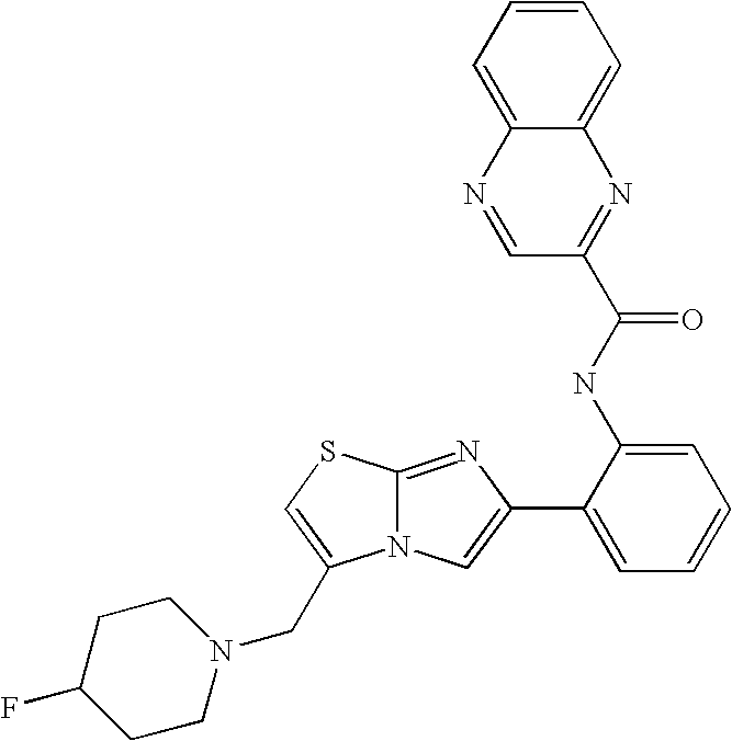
N12C(=NC(C3=CC=CC=C3NC(=O)C3=NC4=CC=CC=C4N=C3)=C1)SC=C2CN1CCC(F)CC1
